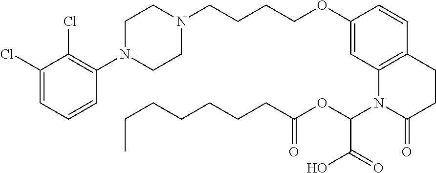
C1(Cl)=CC=CC(N2CCN(CCCCOC3=CC4=C(C=C3)CCC(=O)N4C(OC(=O)CCCCCCC)C(O)=O)CC2)=C1Cl
